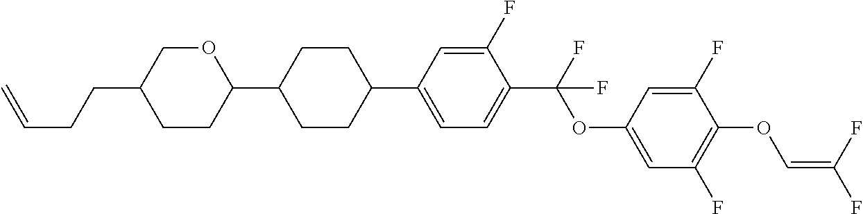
C1CC(C2CCC(C3=CC=C(C(F)(OC4=CC(F)=C(OC=C(F)F)C(F)=C4)F)C(F)=C3)CC2)OCC1CCC=C
